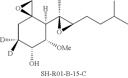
C1C([D])([D])C(O)C([OMe])C(C2(C)C(CCC(C)C)O2)([H])C12CO2
